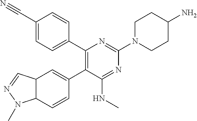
C12C=C(C3=C(C4=CC=C(C#N)C=C4)N=C(N4CCC(N)CC4)N=C3NC)C=CC1N(C)N=C2
